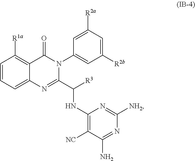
C1=CC=C2C(=C1[R1a])C(=O)N(C1=CC([R2b])=CC([R2a])=C1)C(C([R3])NC1=C([NC])C(N)=NC([NH2])=N1)=N2
